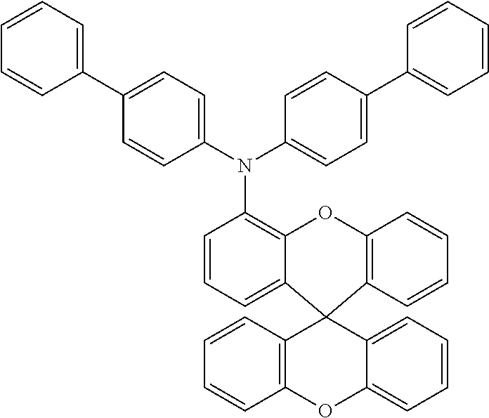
C1=CC2=C(C=C1)C1(C3=CC=CC(N(C4=CC=C(C5=CC=CC=C5)C=C4)C4=CC=C(C5=CC=CC=C5)C=C4)=C3O2)C2=CC=CC=C2OC2=C1C=CC=C2
